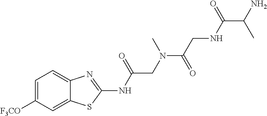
C1=C([F3CO])C=C2C(=C1)N=C(NC(CN(C(=O)CNC(C(N)C)=O)C)=O)S2
